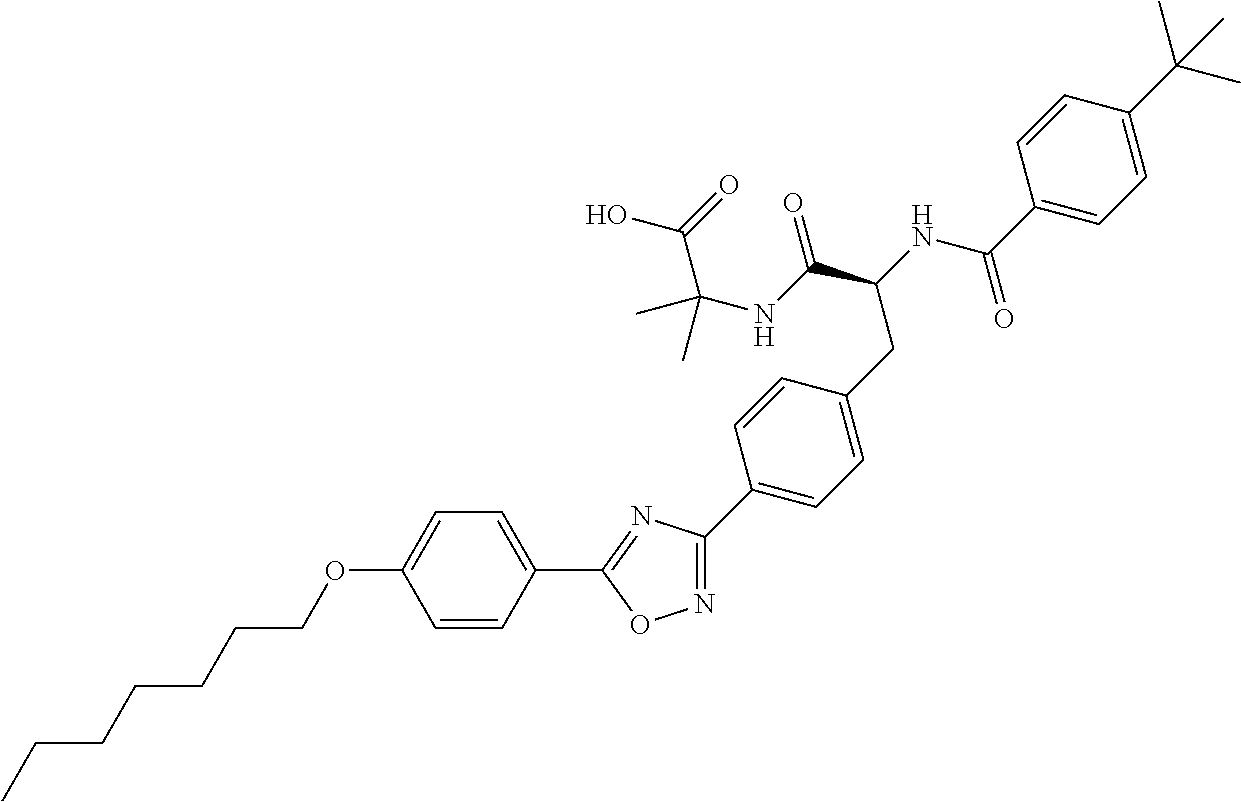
CCCCCCCOC1=CC=C(C2=NC(C3=CC=C(CC(C(=O)NC(C(=O)O)(C)C)NC(=O)C4=CC=C(C(C)(C)C)C=C4)C=C3)=NO2)C=C1
